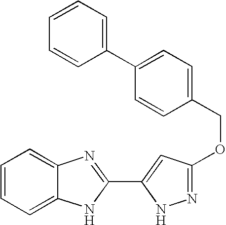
C1=CC=C2C(=C1)N=C(C1=CC(OCC3=CC=C(C4=CC=CC=C4)C=C3)=NN1)N2
